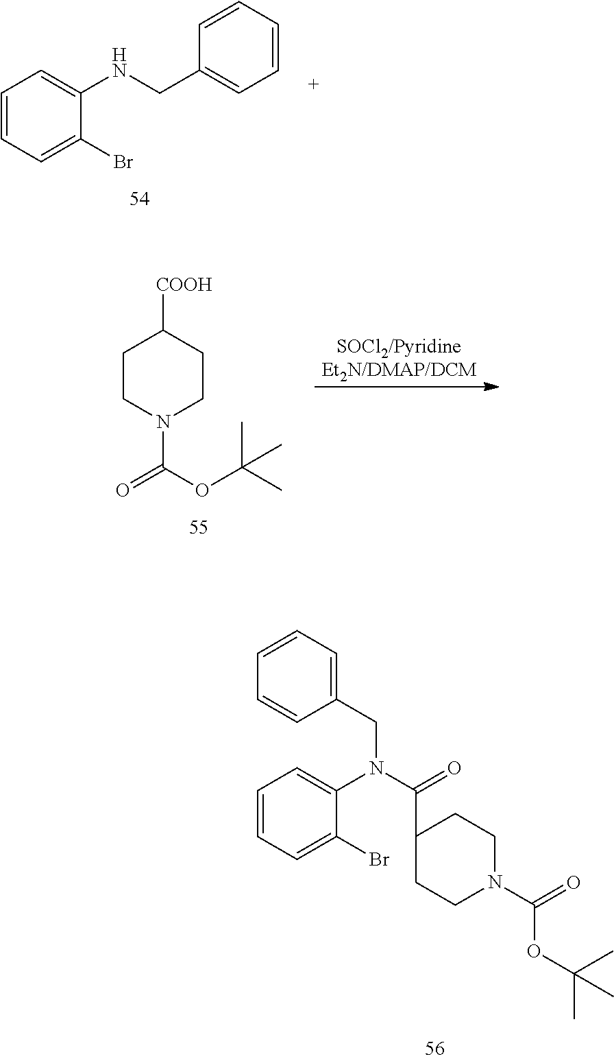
C1=CC=C(Br)C(N(C(=O)C2CCN(C(=O)OC(C)(C)C)CC2)CC2=CC=CC=C2)=C1.C1=CC=C(Br)C(NCC2=CC=CC=C2)=C1.C1CN(C(=O)OC(C)(C)C)CCC1[COOH]
